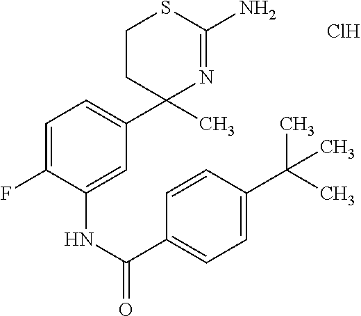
Cl.N(C1=CC(C2(C)N=C(N)SCC2)=CC=C1F)C(=O)C1=CC=C(C(C)(C)C)C=C1
